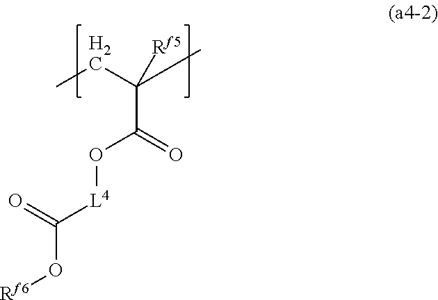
C(C(=O)O[L4]C(O[Rf6])=O)(CC)(C)[Rf5]
